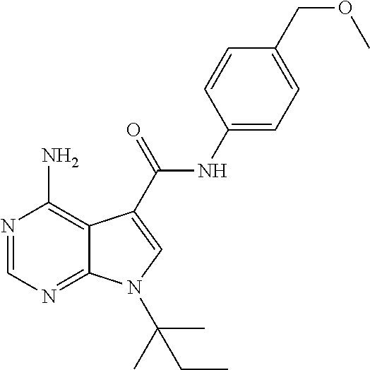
N1=CN=C2C(=C1N)C(C(NC1=CC=C(COC)C=C1)=O)=CN2C(C)(C)CC
